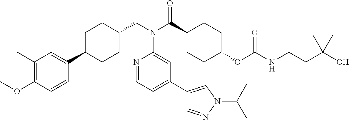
C1(C)=C(OC)C=CC(C2CCC(CN(C3=CC(C4=CN(C(C)C)N=C4)=CC=N3)C(=O)C3CCC(OC(=O)NCCC(O)(C)C)CC3)CC2)=C1
